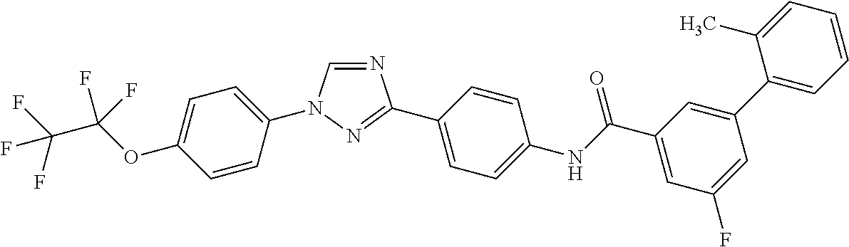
C1=CC(N2C=NC(C3=CC=C(NC(C4=CC(F)=CC(C5=CC=CC=C5C)=C4)=O)C=C3)=N2)=CC=C1OC(C(F)(F)F)(F)F
